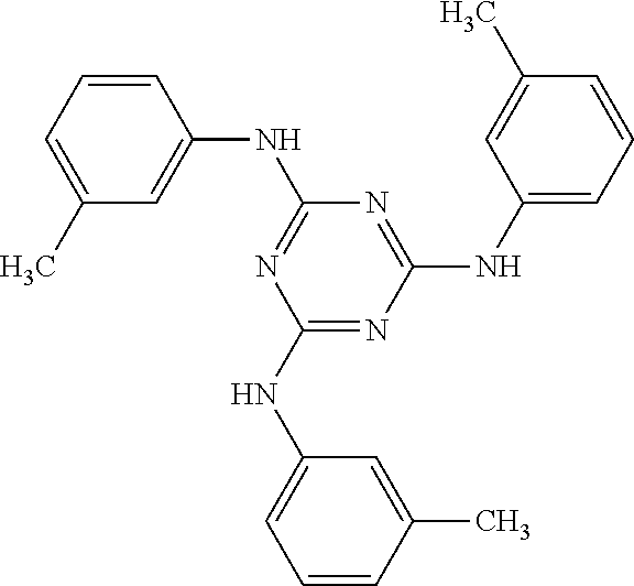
C1=CC=C(C)C=C1NC1=NC(NC2=CC=CC(C)=C2)=NC(NC2=CC=CC(C)=C2)=N1
